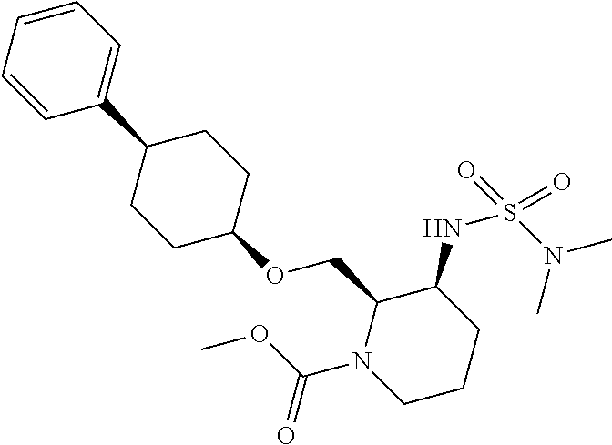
C1=CC=CC(C2CCC(OCC3N(C(=O)OC)CCCC3NS(N(C)C)(=O)=O)CC2)=C1
